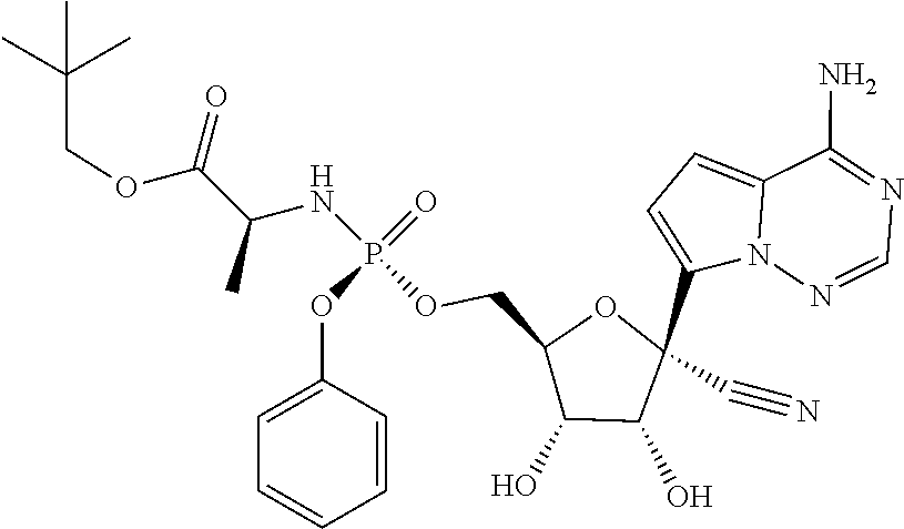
C1(O)C(O)C(C#N)(C2=CC=C3N2N=CN=C3N)OC1COP(=O)(OC1=CC=CC=C1)NC(C)C(=O)OCC(C)(C)C
